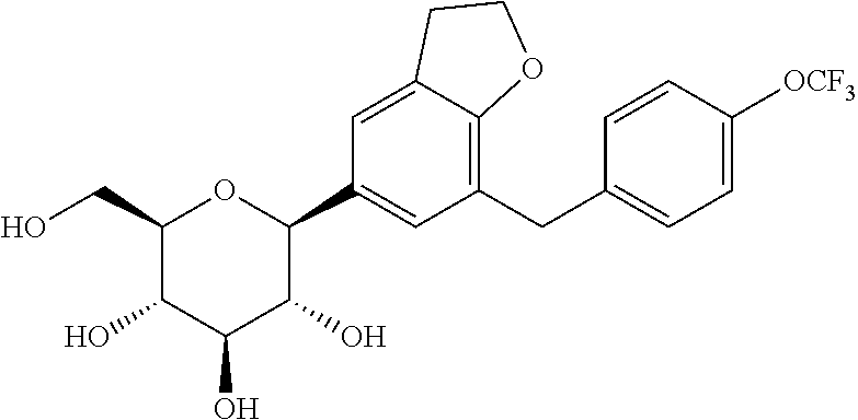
C1(CO)C(O)C(O)C(O)C(C2=CC(CC3=CC=C([OCF3])C=C3)=C3C(=C2)CCO3)O1
